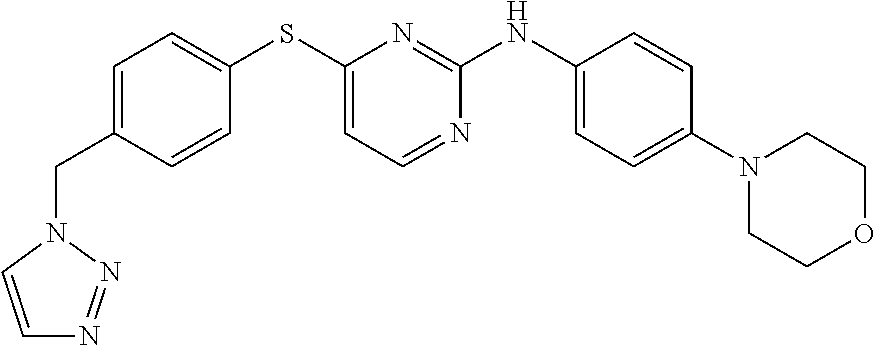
C1=C(CN2N=NC=C2)C=CC(SC2=CC=NC(NC3=CC=C(N4CCOCC4)C=C3)=N2)=C1
